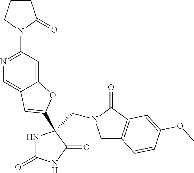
C1C2=C(C(=O)N1CC1(C3=CC4=CN=C(N5C(=O)CCC5)C=C4O3)NC(=O)NC1=O)C=C(OC)C=C2
